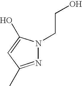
N1=C(C)C=C(O)N1CCO
